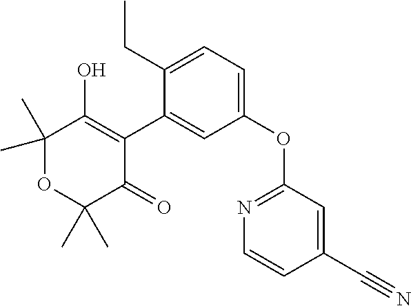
C1(C)(C)OC(C)(C)C(=O)C(C2=CC(OC3=NC=CC(C#N)=C3)=CC=C2CC)=C1O
